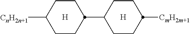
[H].C1CC([CnH2n+1])CCC1C1CCC([CmH2m+1])CC1.[H]
